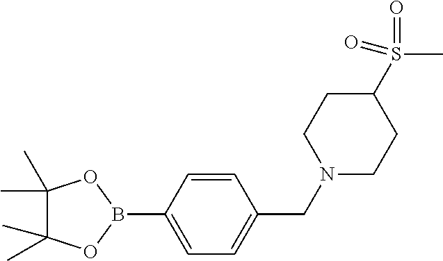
B1(C2=CC=C(CN3CCC(S(=O)(=O)C)CC3)C=C2)OC(C)(C)C(C)(C)O1
